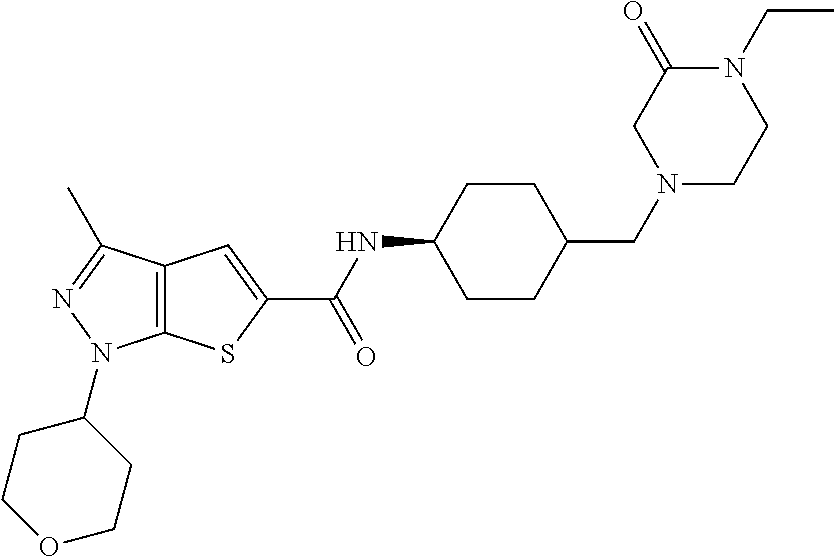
C12=C(SC(C(NC3CCC(CN4CCN(CC)C(=O)C4)CC3)=O)=C1)N(C1CCOCC1)N=C2C
